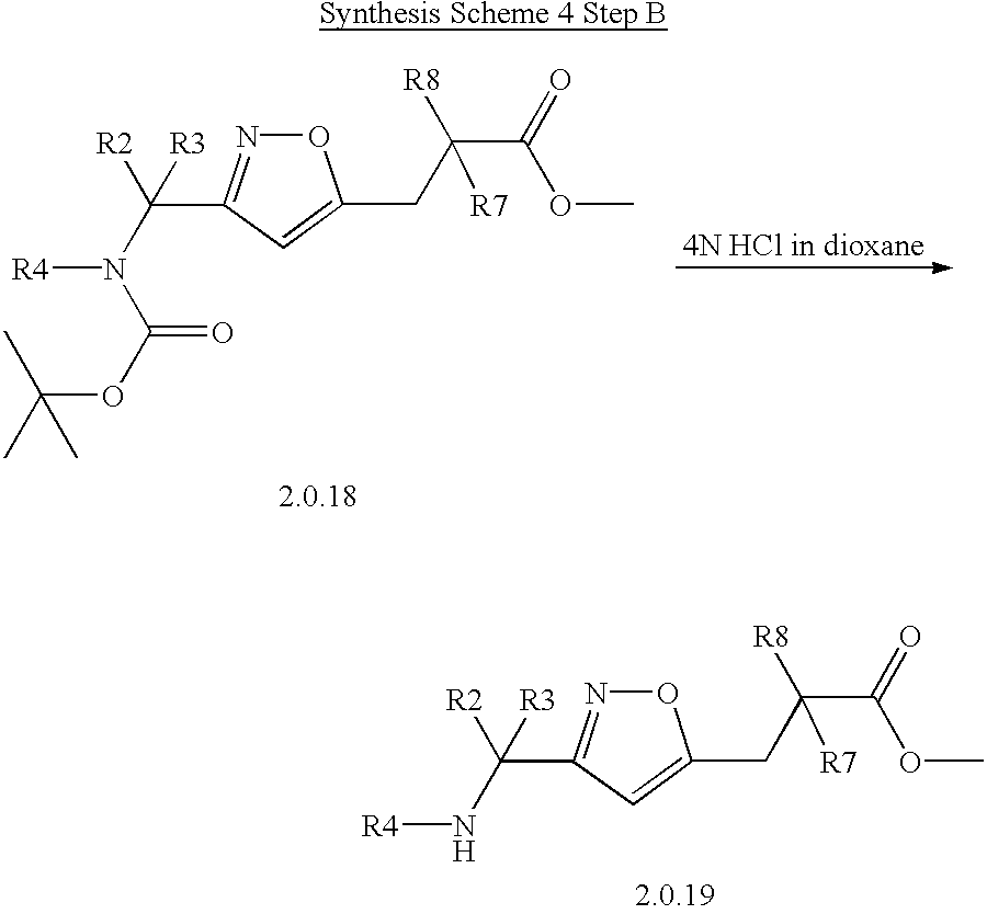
O=C(N(C([R3])([R2])C1=NOC(CC(C(OC)=O)([R8])[R7])=C1)[R4])OC(C)(C)C.N(C([R3])([R2])C1=NOC(CC(C(OC)=O)([R8])[R7])=C1)[R4]
